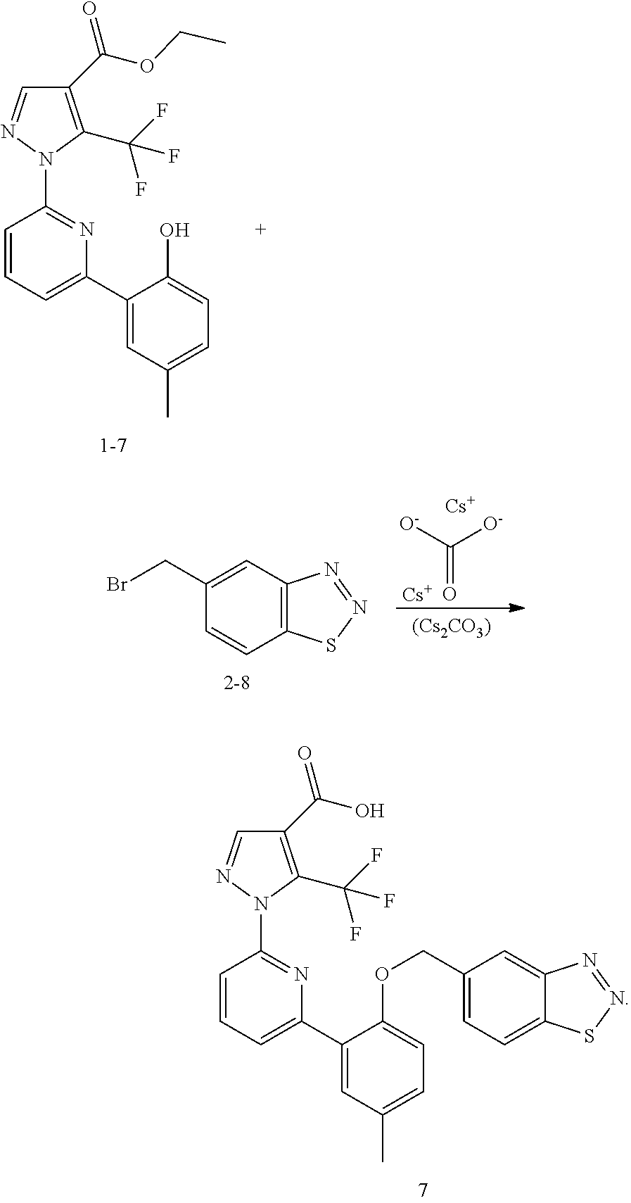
C1(C(=O)OCC)=C(C(F)(F)F)N(C2=NC(C3=CC(C)=CC=C3O)=CC=C2)N=C1.[O-]C([O-])=O.[Cs].[Cs].[(Cs2CO3)].C12=C(C=C(CBr)C=C1)N=NS2.C1(C(=O)O)=C(C(F)(F)F)N(C2=NC(C3=CC(C)=CC=C3OCC3=CC=C4C(=C3)N=NS4)=CC=C2)N=C1
